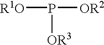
[R1O]P([OR2])[OR3]
